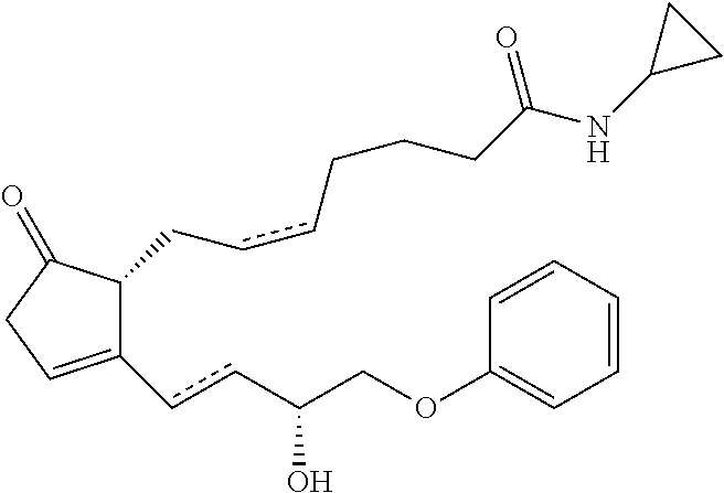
C1(=O)CC=C(ccC(COC2=CC=CC=C2)O)C1CccCCCC(NC1CC1)=O
